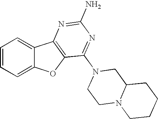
C1=CC=C2C(=C1)C1=C(O2)C(N2CCN3C(C2)CCCC3)=NC(N)=N1
